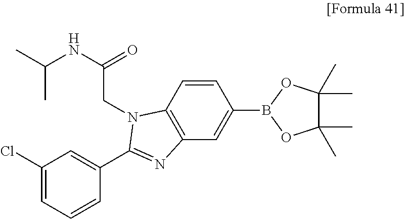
C(C(NC(C)C)=O)N1C2=C(C=C(B3OC(C)(C)C(C)(C)O3)C=C2)N=C1C1=CC(Cl)=CC=C1
